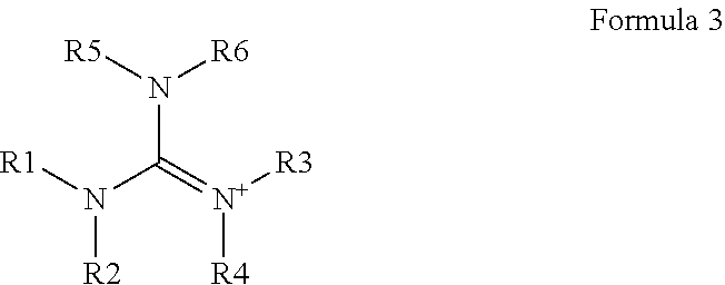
[R2]N([R1])C(=[N+]([R3])[R4])N([R6])[R5]
